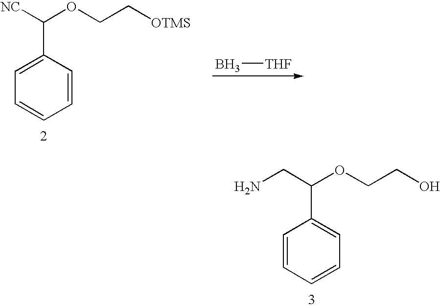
C1=CC=CC(C(CN)OCCO)=C1.C1=CC(C([NC])OCC[OTMS])=CC=C1.B[THF]
